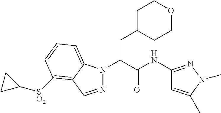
N1(C(C(NC2=NN(C)C(C)=C2)=O)CC2CCOCC2)N=CC2=C([SO2]C3CC3)C=CC=C12
